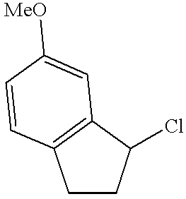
C1CC(Cl)C2=C1C=CC([MeO])=C2
